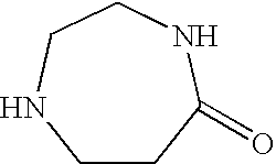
C1CC(=O)NCCN1
